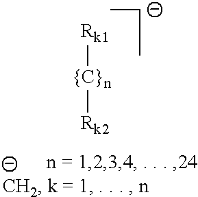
[Rk1][{C}n][Rk2]
